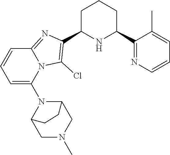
C1C(C2=C(Cl)N3C(=N2)C=CC=C3N2C3CN(C)CC2CC3)NC(C2=NC=CC=C2C)CC1
